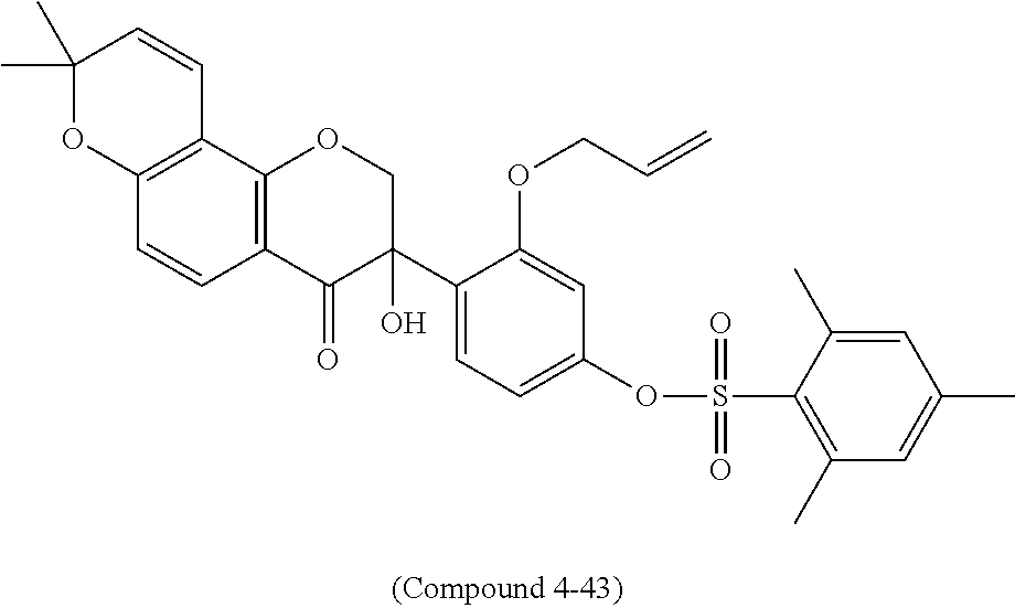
C1(C)(C)OC2=C(C=C1)C1=C(C=C2)C(=O)C(C2=CC=C(OS(=O)(=O)C3=C(C)C=C(C)C=C3C)C=C2OCC=C)(O)CO1
